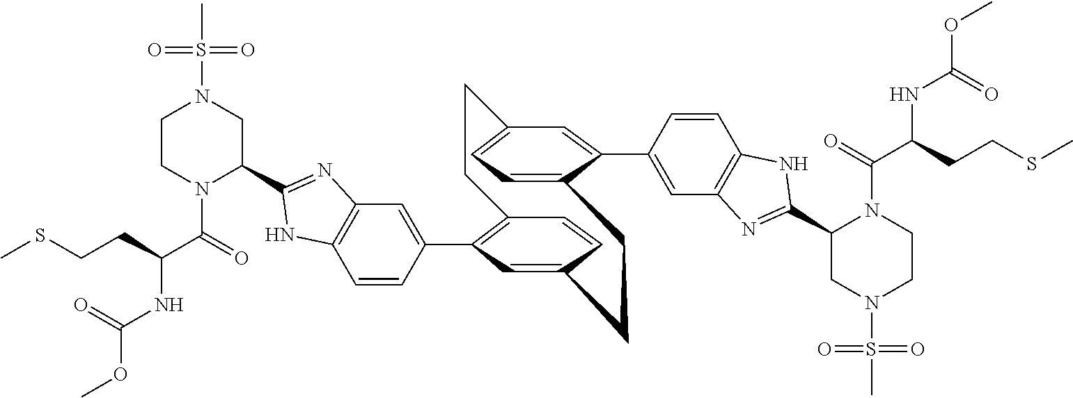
C12=C(C3=CC4=C(C=C3)NC(C3CN(S(C)(=O)=O)CCN3C(C(NC(OC)=O)CCSC)=O)=N4)C=C(C=C1)CCC1=CC=C(C=C1C1=CC3=C(C=C1)NC(C1CN(S(C)(=O)=O)CCN1C(=O)C(NC(OC)=O)CCSC)=N3)CC2
